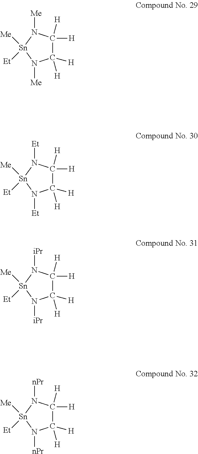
C1([H])([H])C([H])([H])N([Me])[Sn]([Me])([Et])N1[Me].C1([H])([H])C([H])([H])N([Et])[Sn]([Me])([Et])N1[Et].C1([H])([H])C([H])([H])N([iPr])[Sn]([Me])([Et])N1[iPr].C1([H])([H])C([H])([H])N([nPr])[Sn]([Me])([Et])N1[nPr]
